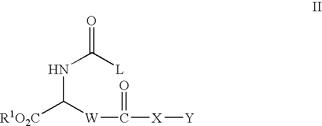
N(C([L])=O)C([R1O2C])[W]C([X][Y])=O
